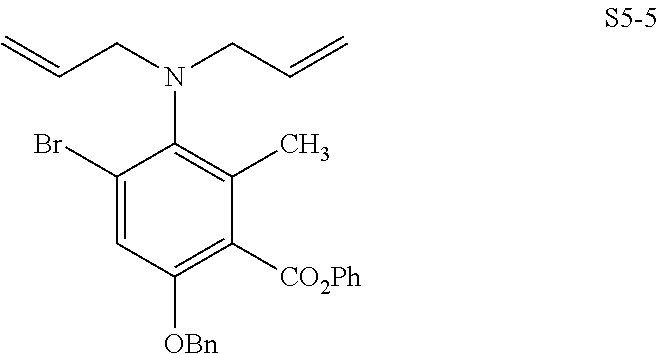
C1(Br)=CC([OBn])=C([CO2Ph])C(C)=C1N(CC=C)CC=C
